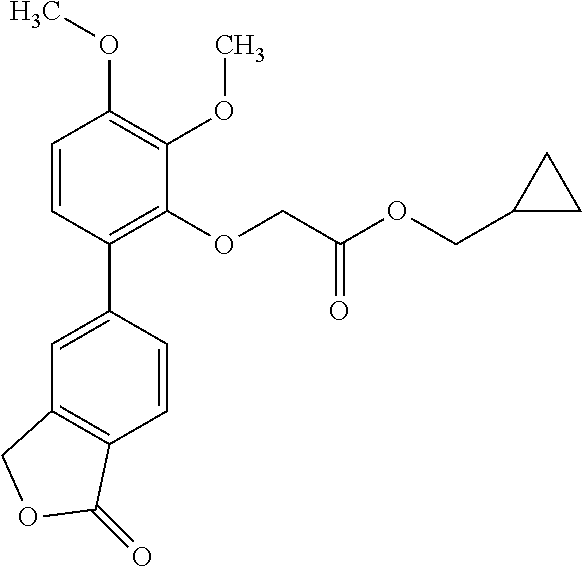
C1=C(C2=C(OCC(OCC3CC3)=O)C(OC)=C(OC)C=C2)C=CC2=C1COC2=O
